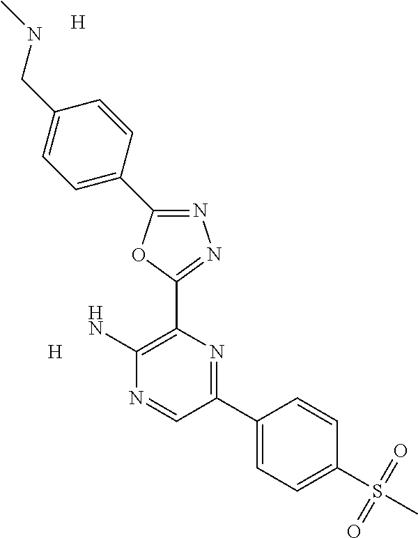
NC1=C(C2=NN=C(C3=CC=C(CNC)C=C3)O2)N=C(C2=CC=C(S(=O)(=O)C)C=C2)C=N1.[H].[H]
